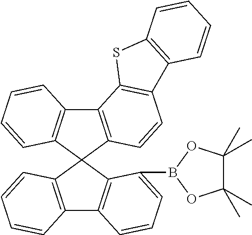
C12=C(C3(C4=C1C=CC=C4B1OC(C)(C)C(C)(C)O1)C1=C(C4=C3C=CC=C4)C3=C(C=C1)C1=C(S3)C=CC=C1)C=CC=C2
